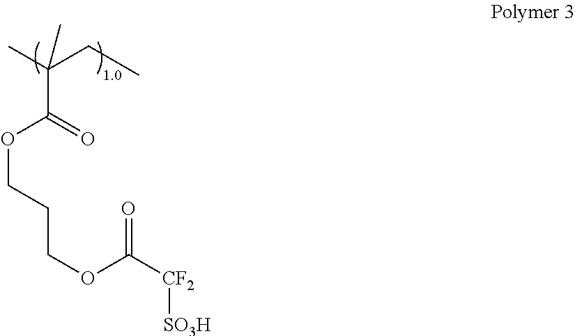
CC(CC)(C(OCCCOC([CF2][SO3H])=O)=O)C
